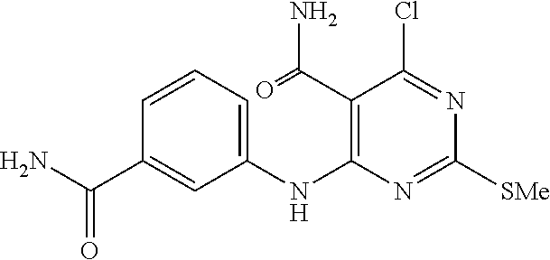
C1=CC=C(NC2=C(C(=O)N)C(Cl)=NC([SMe])=N2)C=C1C(N)=O
